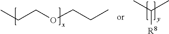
CCCOCCC.C([R8])(C)C
